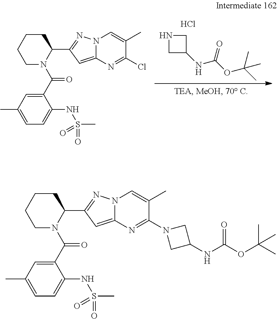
C1CCCN(C(=O)C2=CC(C)=CC=C2NS(C)(=O)=O)C1C1=NN2C(=C1)N=C(Cl)C(C)=C2.C1C(NC(OC(C)(C)C)=O)CN1.Cl.C1CCCN(C(=O)C2=CC(C)=CC=C2NS(C)(=O)=O)C1C1=NN2C(=C1)N=C(N1CC(NC(OC(C)(C)C)=O)C1)C(C)=C2
